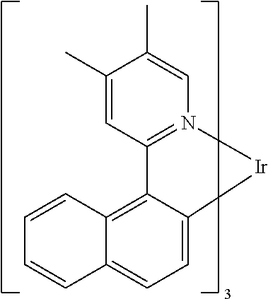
C1=C(C)C(C)=CC2=N1[Ir]C1=CC=C3C(=C21)C=CC=C3
